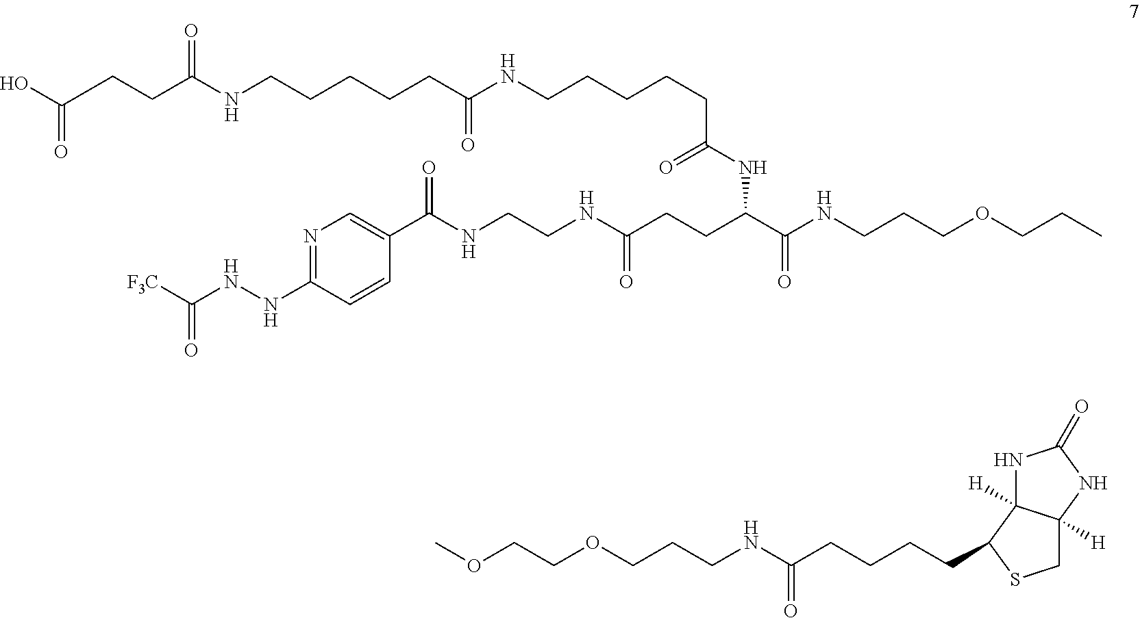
N(CCCOCCC)C(C(NC(=O)CCCCCNC(CCCCCNC(=O)CCC(O)=O)=O)CCC(NCCNC(C1=CN=C(NNC([F3C])=O)C=C1)=O)=O)=O.COCCOCCCNC(CCCCC1C2([H])C([H])(CS1)NC(=O)N2)=O
